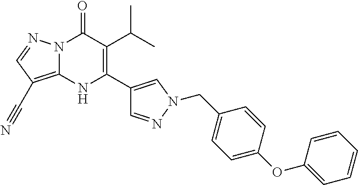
N12C(=C(C#N)C=N1)NC(C1=CN(CC3=CC=C(OC4=CC=CC=C4)C=C3)N=C1)=C(C(C)C)C2=O
